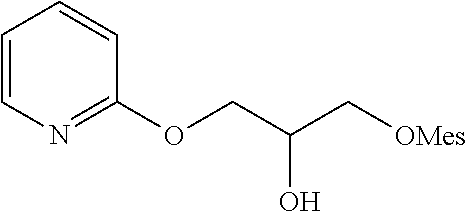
C1=CN=C(OCC(C[OMes])O)C=C1
